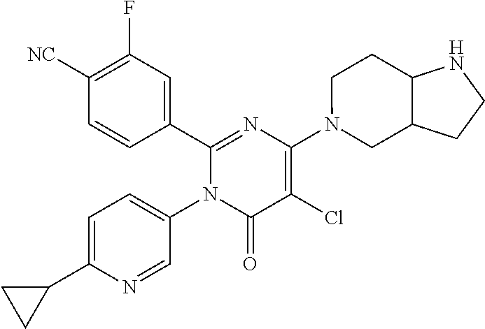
C1(C2=CC(F)=C([CN])C=C2)=NC(N2CC3C(CC2)NCC3)=C(Cl)C(=O)N1C1=CC=C(C2CC2)N=C1
